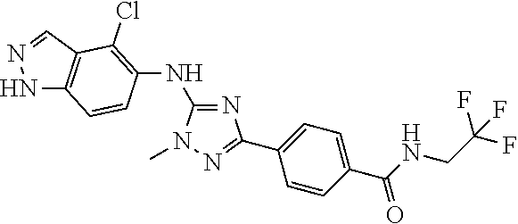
C1(NC2=C(Cl)C3=C(NN=C3)C=C2)=NC(C2=CC=C(C(=O)NCC(F)(F)F)C=C2)=NN1C
